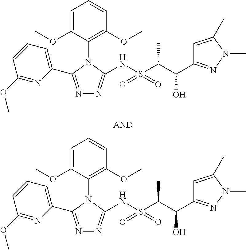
N1=C(C2=CC=CC(OC)=N2)N(C2=C(OC)C=CC=C2OC)C(NS(C(C(O)C2=NN(C)C(C)=C2)C)(=O)=O)=N1.N1=C(C2=CC=CC(OC)=N2)N(C2=C(OC)C=CC=C2OC)C(NS(C(C(O)C2=NN(C)C(C)=C2)C)(=O)=O)=N1
